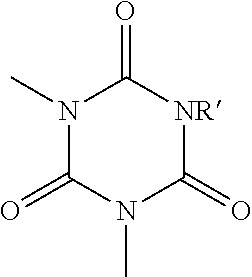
N1(C)C(=O)N(C)C(=O)[NR]C1=O
